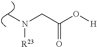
C(C(O[H])=O)N(C)[R23]
